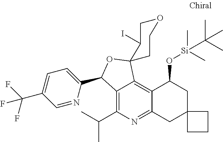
C12=C(C(C)C)N=C3C(=C1C1(OC2C2=CC=C(C(F)(F)F)C=N2)CCOCC1I)C(O[Si](C(C)(C)C)(C)C)CC1(C3)CCC1
